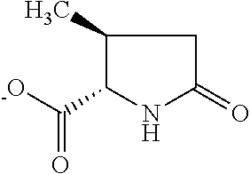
C1(C([-O])=O)NC(=O)CC1C
